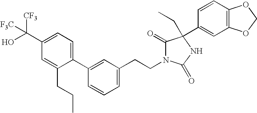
C1(C(O)([CF3])[F3C])=CC=C(C2=CC(CCN3C(=O)C(C4=CC5=C(C=C4)OCO5)(CC)NC3=O)=CC=C2)C(CCC)=C1
